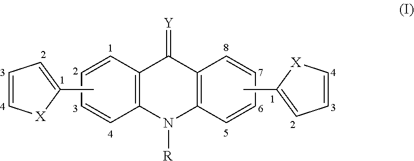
CC1=CC=C[X]1.C12=C(C=CC=C1)C(=[Y])C1=C(N2[R])C=CC=C1.CC1=CC=C[X]1
